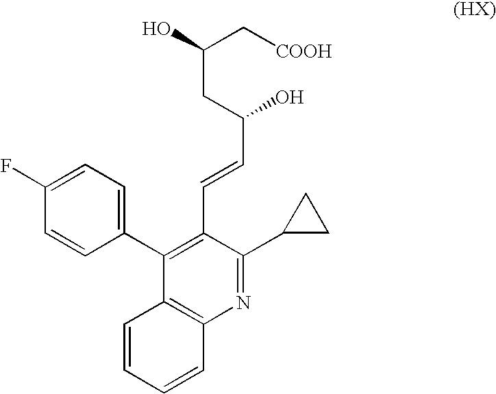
C(CC(O)C=CC1=C(C2=CC=C(F)C=C2)C2=C(N=C1C1CC1)C=CC=C2)(C[COOH])O
